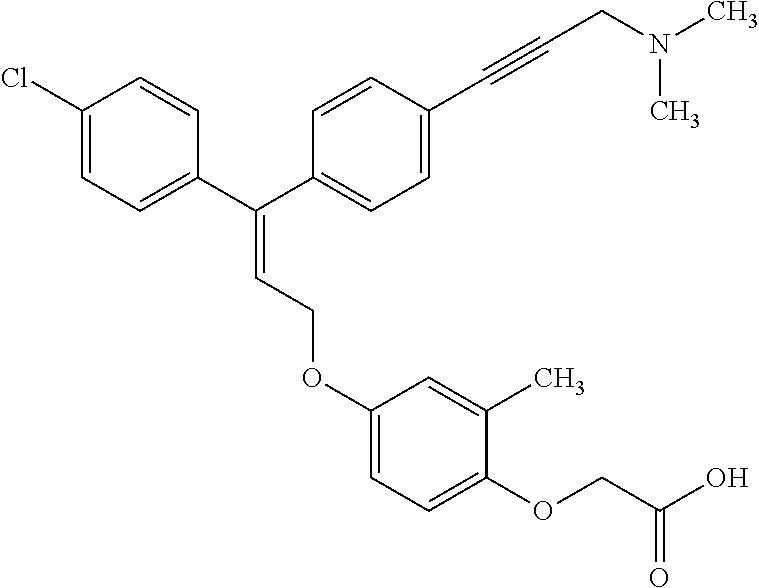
C1(Cl)=CC=C(C(C2=CC=C(C#CCN(C)C)C=C2)=CCOC2=CC=C(OCC(O)=O)C(C)=C2)C=C1
